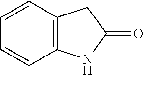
C12=C(C=CC=C1C)CC(=O)N2
